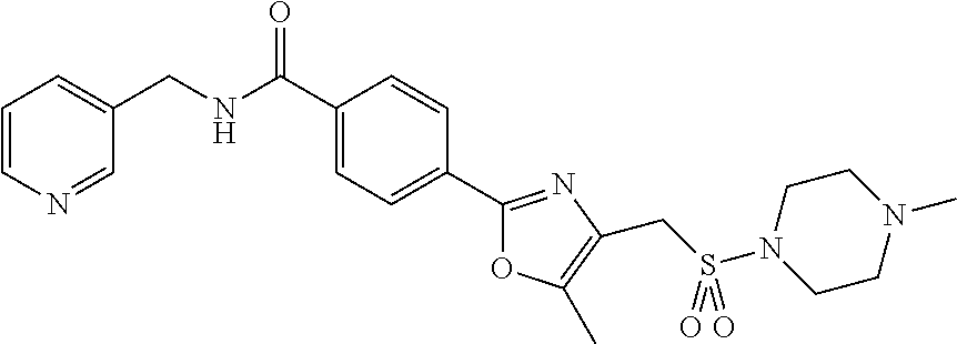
C1=CN=CC(CNC(C2=CC=C(C3=NC(CS(N4CCN(C)CC4)(=O)=O)=C(C)O3)C=C2)=O)=C1
